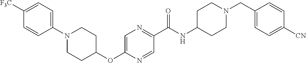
C1([F3C])=CC=C(N2CCC(OC3=CN=C(C(NC4CCN(CC5=CC=C([CN])C=C5)CC4)=O)C=N3)CC2)C=C1
